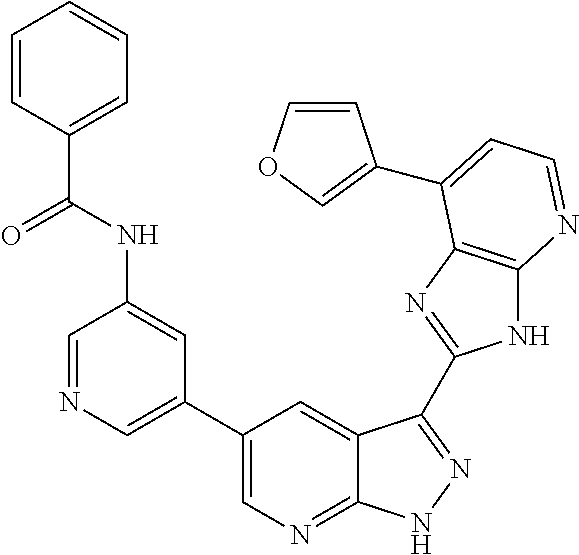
C1=NC=C(C2=CN=C3C(=C2)C(C2=NC4=C(N2)N=CC=C4C2=COC=C2)=NN3)C=C1NC(C1=CC=CC=C1)=O
